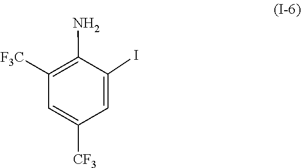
C1=C([CF3])C=C(I)C(N)=C1[F3C]
